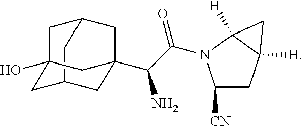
C12CC3(O)CC(C1)CC(C(C(=O)N1C([CN])CC4([H])C1([H])C4)N)(C2)C3
